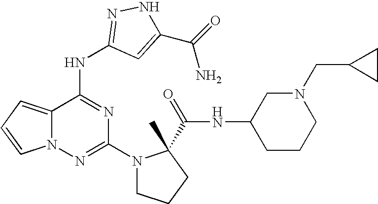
C1(N2CCCC2(C(NC2CCCN(CC3CC3)C2)=O)C)=NN2C(=CC=C2)C(NC2=NNC(C(=O)N)=C2)=N1
